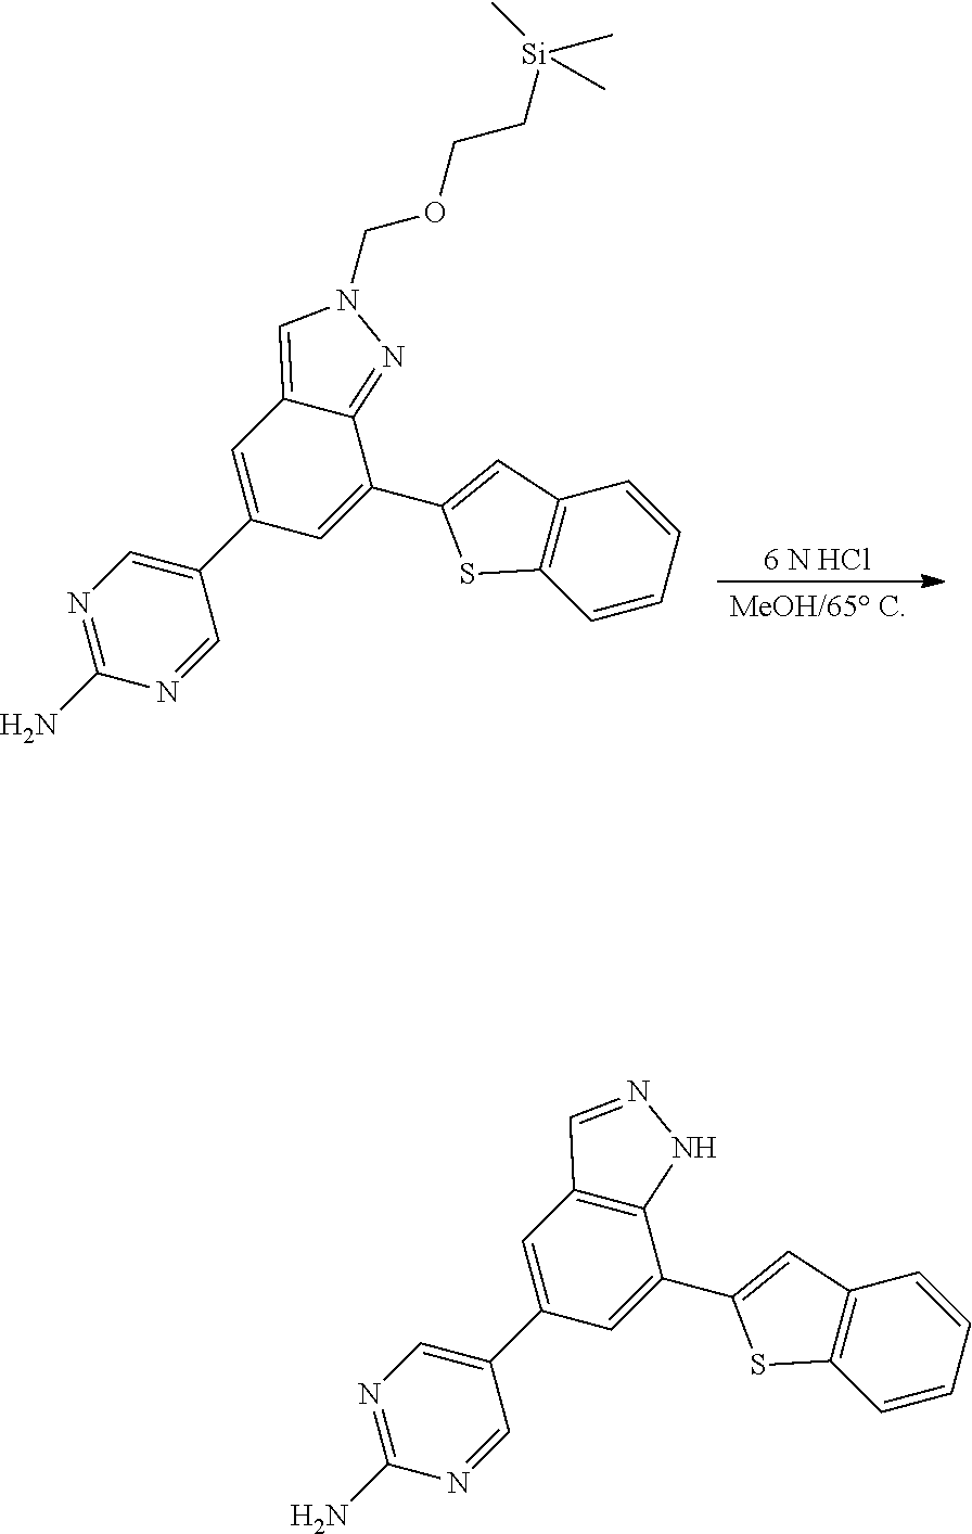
[6 N HCl].C1(N)=NC=C(C2=CC3=CN(COCC[Si](C)(C)C)N=C3C(C3=CC4=C(S3)C=CC=C4)=C2)C=N1.C1(N)=NC=C(C2=CC3=C(C(C4=CC5=C(S4)C=CC=C5)=C2)NN=C3)C=N1
